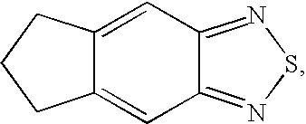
C12=CC3=NSN=C3C=C1CCC2
